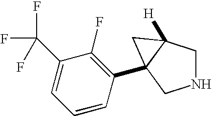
N1CC2([H])C(C3=C(F)C(C(F)(F)F)=CC=C3)(C1)C2
